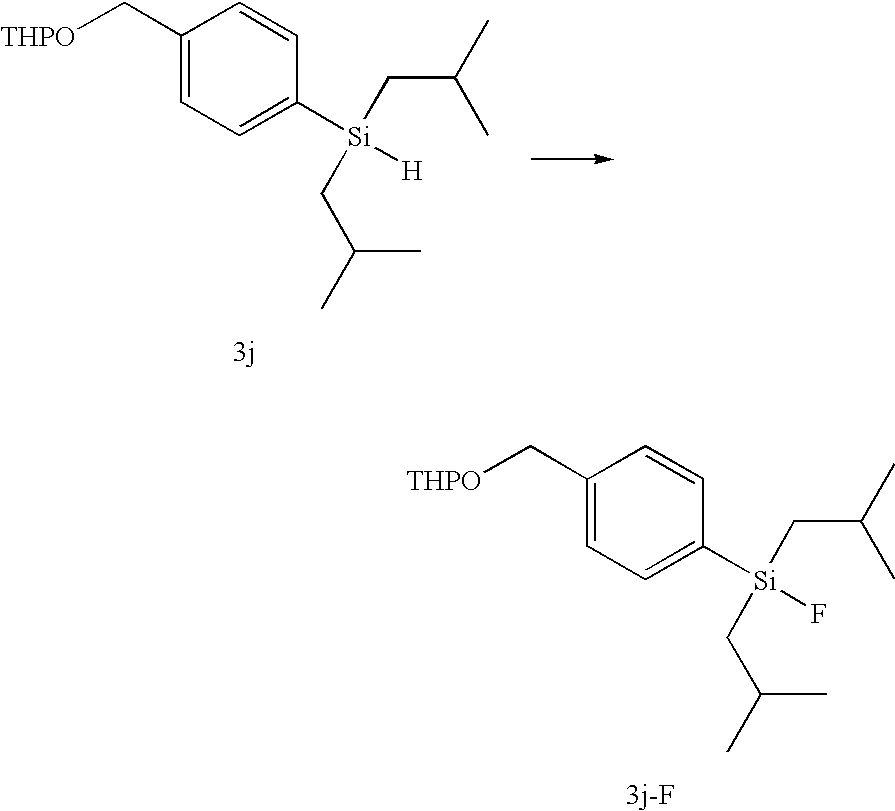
C1(C[THPO])=CC=C([Si]([H])(CC(C)C)CC(C)C)C=C1.C1(C[THPO])=CC=C([Si](F)(CC(C)C)CC(C)C)C=C1
